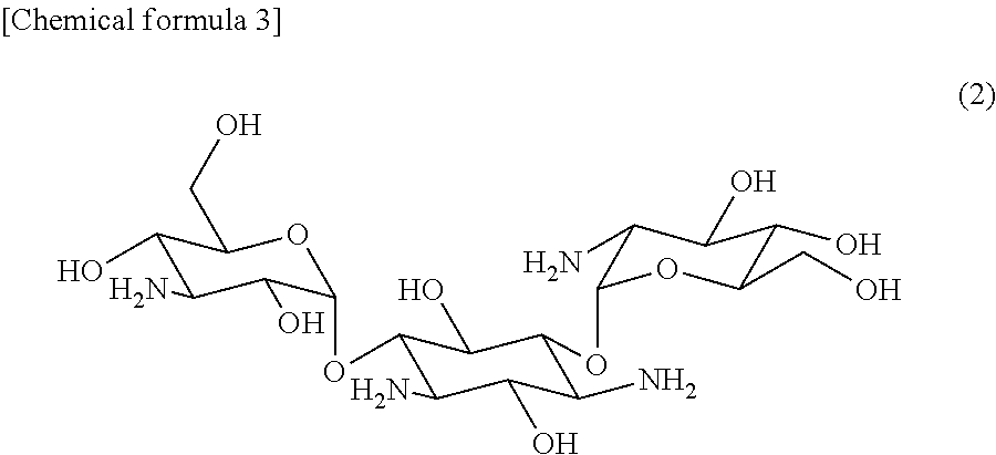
C1(O)C(N)C(O)C(OC2C(N)C(O)C(N)C(OC3C(N)C(O)C(O)C(CO)O3)C2O)OC1CO
